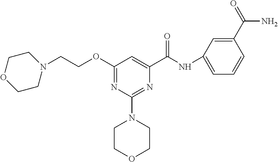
N(C(C1=CC(OCCN2CCOCC2)=NC(N2CCOCC2)=N1)=O)C1=CC=CC(C(=O)N)=C1
